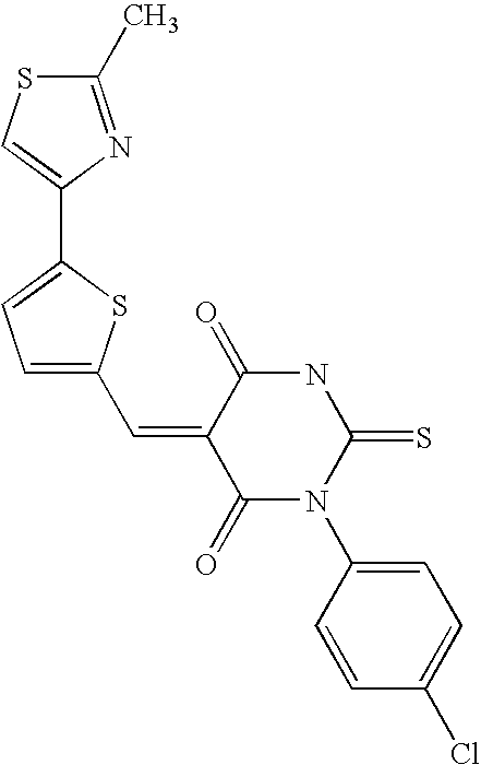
C1=C(C=C2C(=O)N(C3=CC=C(Cl)C=C3)C(=S)NC2=O)SC(C2=CSC(C)=N2)=C1
